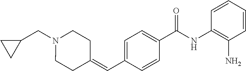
C1(C(NC2=C(N)C=CC=C2)=O)=CC=C(C=C2CCN(CC3CC3)CC2)C=C1
